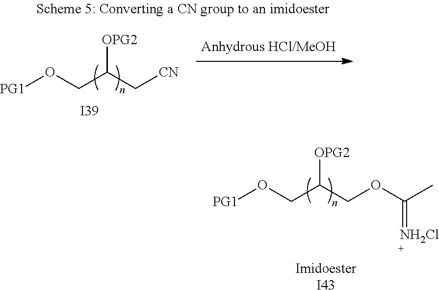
[ImidoesterI43].[PG1]OCC(COC(C)=[NH2Cl])[OPG2].[PG1]OCC(C[CN])[OPG2].[I39]
